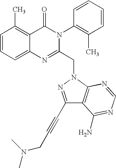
C1=CC=C2C(=C1C)C(=O)N(C1=C(C)C=CC=C1)C(CN1N=C(C#CCN(C)C)C3=C1N=CN=C3N)=N2
